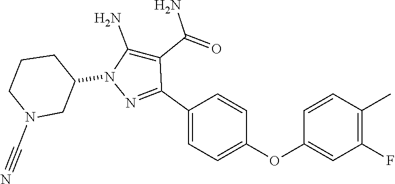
C1N(C#N)CC(N2C(N)=C(C(=O)N)C(C3=CC=C(OC4=CC(F)=C(C)C=C4)C=C3)=N2)CC1
